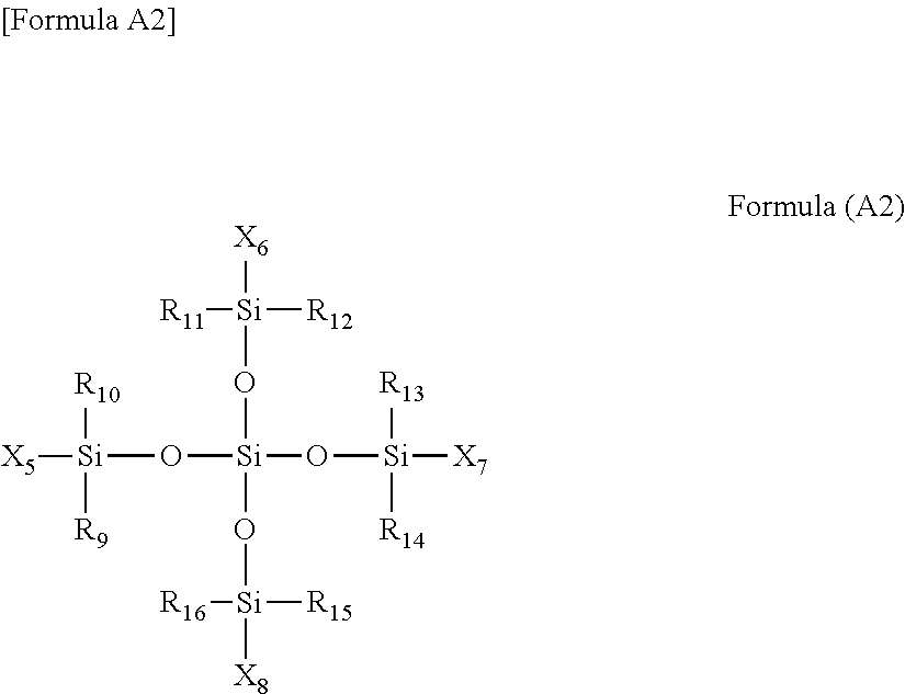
[X6][Si](O[Si](O[Si]([X8])([R15])[R16])(O[Si]([X7])([R13])[R14])O[Si]([X5])([R10])[R9])([R12])[R11]
